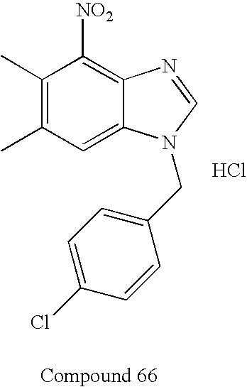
C1(C)=C(C)C=C2C(=C1[NO2])N=CN2CC1=CC=C(Cl)C=C1.Cl
